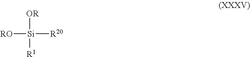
[RO][Si]([OR])([R1])[R20]
